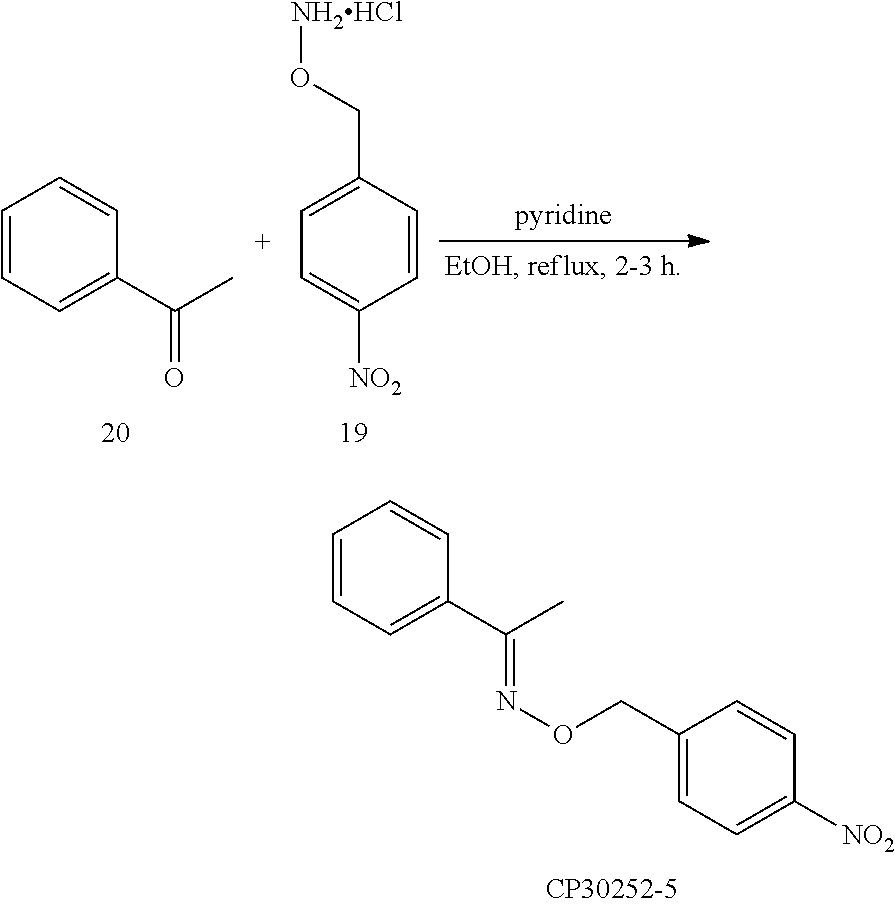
C1=CC=C(C(C)=O)C=C1.C1=C(CO[NH2HCl])C=CC([NO2])=C1.C1=CC=C(C(C)=NOCC2=CC=C([NO2])C=C2)C=C1
